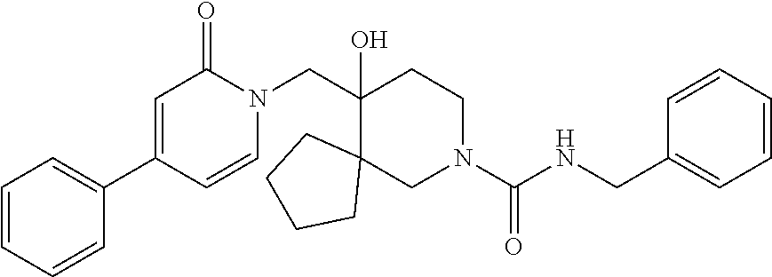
C1=CC=CC(C2=CC(=O)N(CC3(O)C4(CN(C(NCC5=CC=CC=C5)=O)CC3)CCCC4)C=C2)=C1
